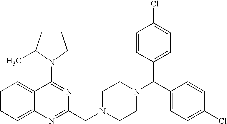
C1(N2CCCC2C)=NC(CN2CCN(C(C3=CC=C(Cl)C=C3)C3=CC=C(Cl)C=C3)CC2)=NC2=CC=CC=C12
